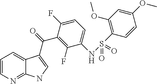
C1=CN=C2C(=C1)C(C(=O)C1=C(F)C(NS(C3=C(OC)C=C(OC)C=C3)(=O)=O)=CC=C1F)=CN2
